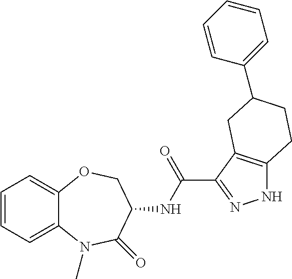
C1=CC=C2C(=C1)OCC(NC(C1=NNC3=C1CC(C1=CC=CC=C1)CC3)=O)C(=O)N2C
